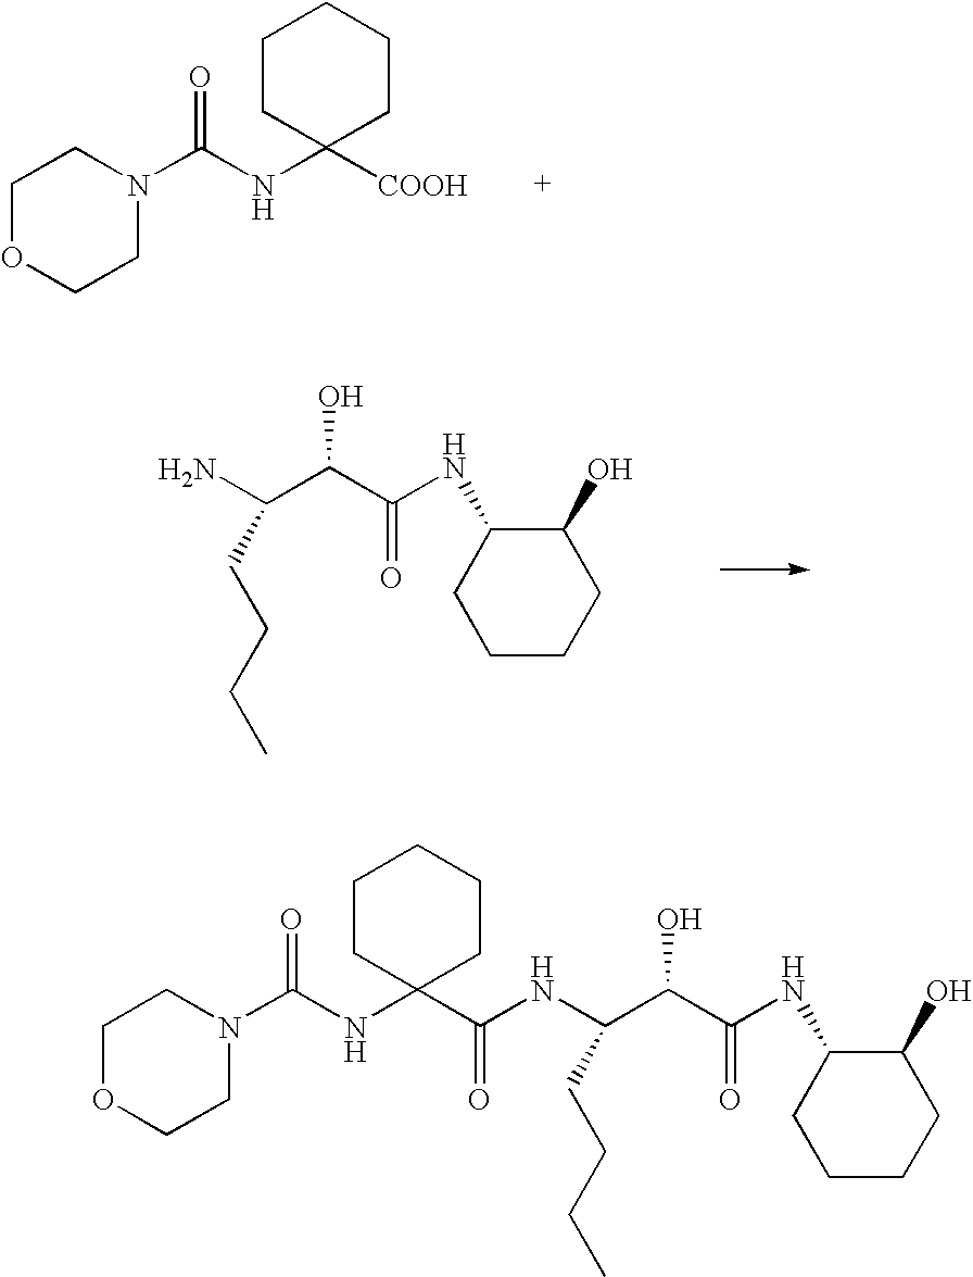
C1OCCN(C(NC2([COOH])CCCCC2)=O)C1.NC(C(C(NC1C(O)CCCC1)=O)O)CCCC.C1OCCN(C(NC2(C(NC(CCCC)C(C(=O)NC3C(O)CCCC3)O)=O)CCCCC2)=O)C1
